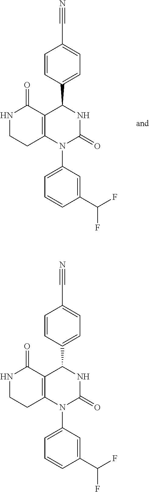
C1=CC(C2C3=C(CCNC3=O)N(C3=CC=CC(C(F)F)=C3)C(=O)N2)=CC=C1C#N.C1=CC(C2C3=C(CCNC3=O)N(C3=CC=CC(C(F)F)=C3)C(=O)N2)=CC=C1C#N
